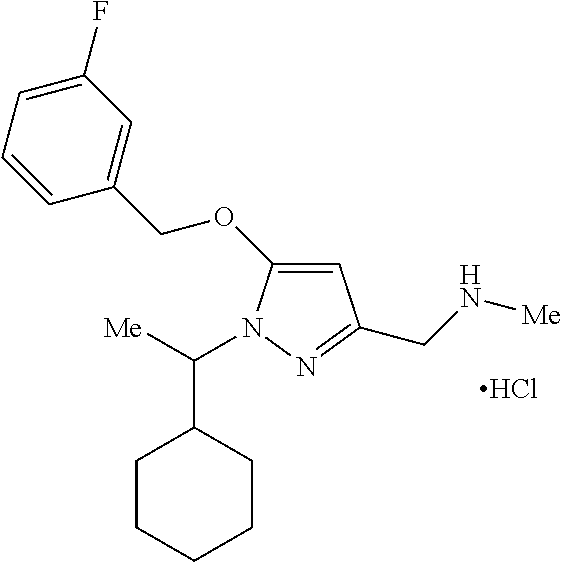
C1=C(OCC2=CC(F)=CC=C2)N(C([Me])C2CCCCC2)N=C1CN[Me].Cl
